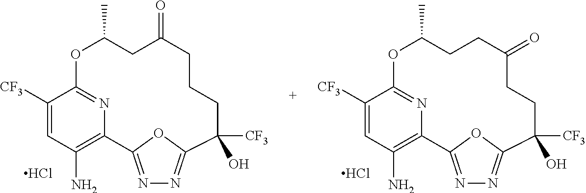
N1=C2OC(=N1)C([CF3])(O)CCCC(=O)CC(C)OC1=NC2=C(N)C=C1[CF3].Cl.N1=C2OC(=N1)C([CF3])(O)CCC(=O)CCC(C)OC1=NC2=C(N)C=C1[CF3].Cl
